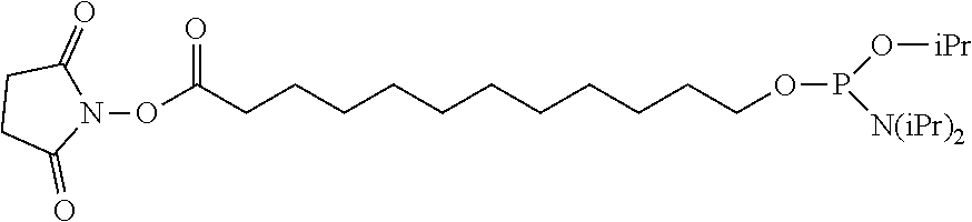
N1(OC(CCCCCCCCCCCOP(O[iPr])[N(iPr)2])=O)C(=O)CCC1=O
